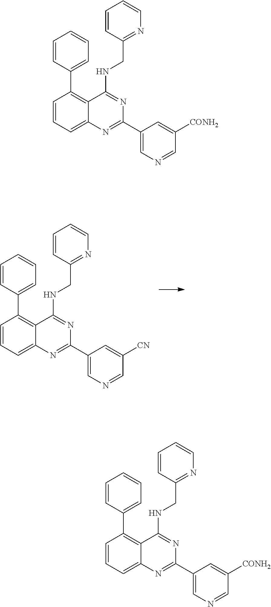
C1=CC=C2C(=C1C1=CC=CC=C1)C(NCC1=NC=CC=C1)=NC(C1=CN=CC([CN])=C1)=N2.C1=CC=C2C(=C1C1=CC=CC=C1)C(NCC1=NC=CC=C1)=NC(C1=CN=CC([CONH2])=C1)=N2.C1=CC=C2C(=C1C1=CC=CC=C1)C(NCC1=NC=CC=C1)=NC(C1=CN=CC([CONH2])=C1)=N2
